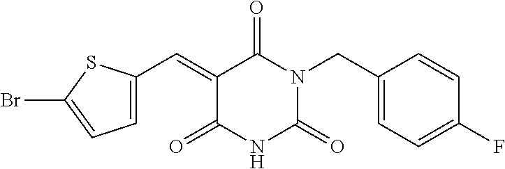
C1(=CC2=CC=C(Br)S2)C(=O)NC(=O)N(CC2=CC=C(F)C=C2)C1=O
